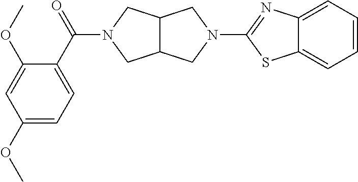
C12C(CN(C(=O)C3=CC=C(OC)C=C3OC)C1)CN(C1=NC3=CC=CC=C3S1)C2
